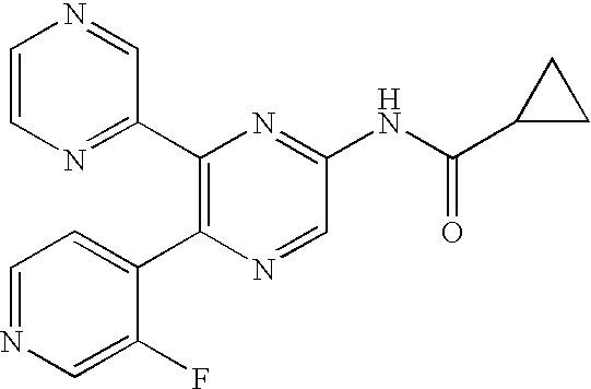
C1(C2=C(C3=CC=NC=C3F)N=CC(NC(C3CC3)=O)=N2)=NC=CN=C1
